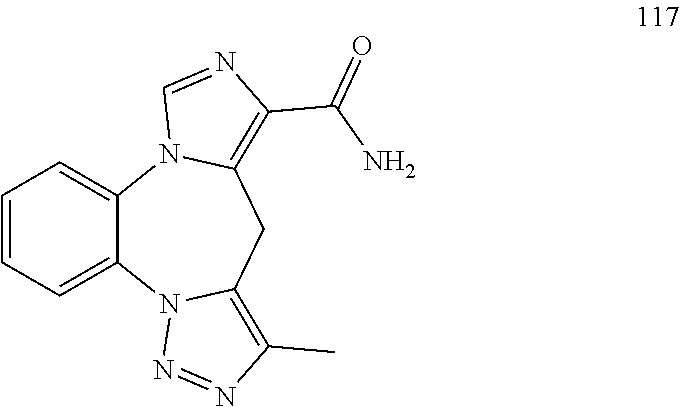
C1=CC=C2C(=C1)N1C(=C(C(N)=O)N=C1)CC1=C(C)N=NN21
